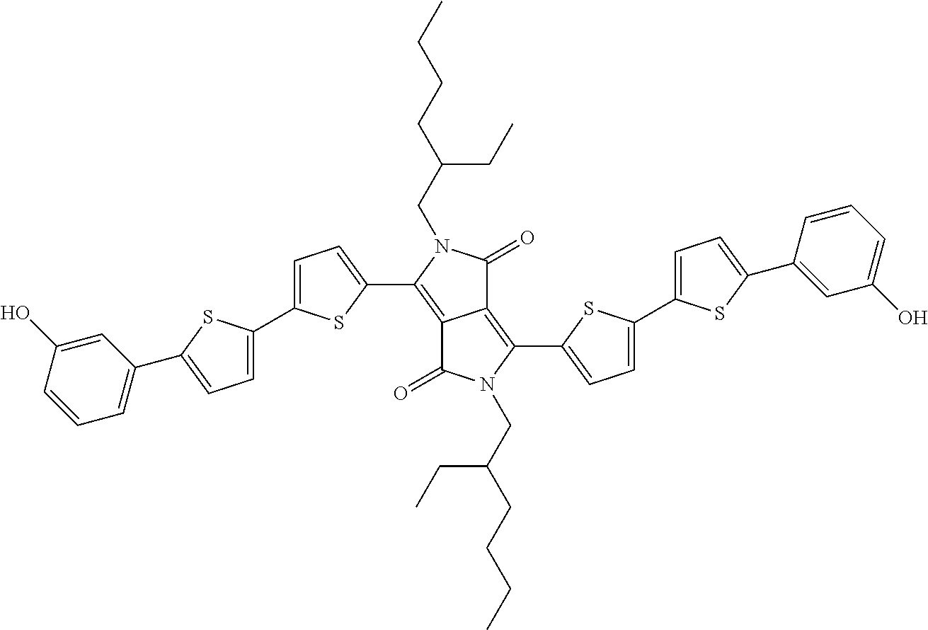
C12=C(C3=CC=C(C4=CC=C(C5=CC=CC(O)=C5)S4)S3)N(CC(CC)CCCC)C(=O)C1=C(C1=CC=C(C3=CC=C(C4=CC(O)=CC=C4)S3)S1)N(CC(CC)CCCC)C2=O
